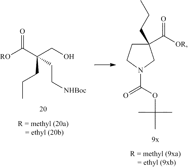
[OR]C(=O)C1(CCC)CCN(C(OC(C)(C)C)=O)C1.[RO]C(=O)C(CCC)(CO)CC[NHBoc]
